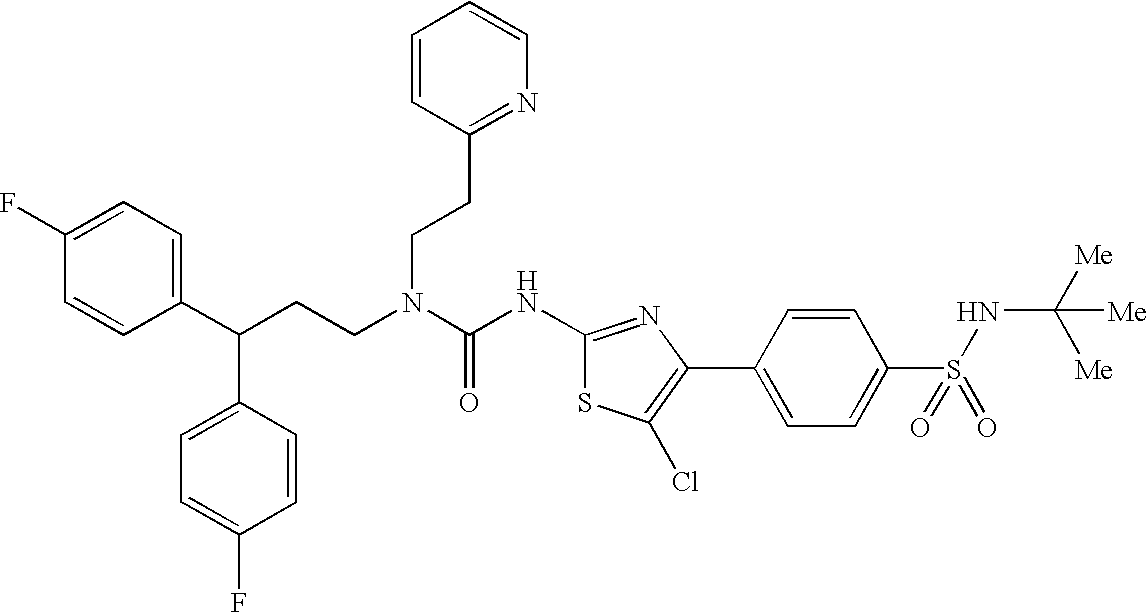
C1(C(CCN(C(NC2=NC(C3=CC=C(S(NC([Me])([Me])[Me])(=O)=O)C=C3)=C(Cl)S2)=O)CCC2=NC=CC=C2)C2=CC=C(F)C=C2)=CC=C(F)C=C1
